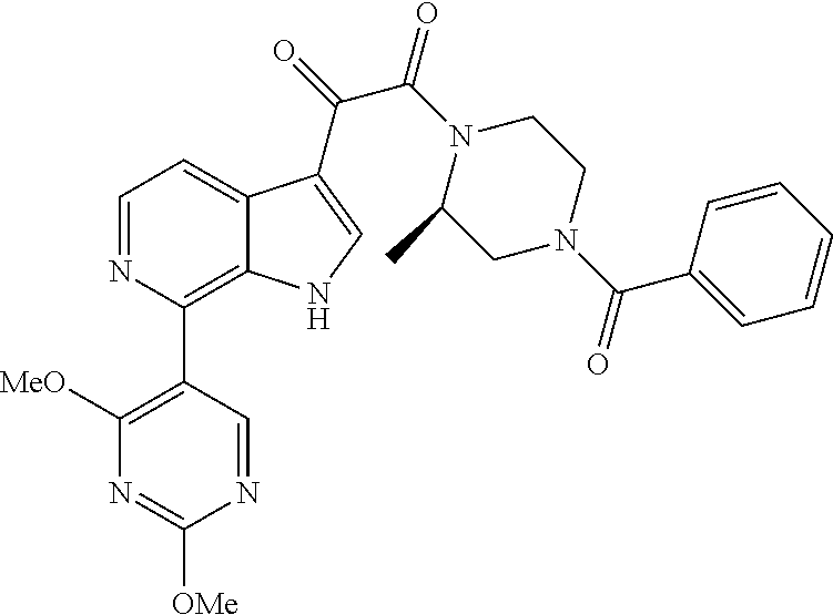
C1(C2=C3C(=CC=N2)C(C(=O)C(N2C(C)CN(C(C4=CC=CC=C4)=O)CC2)=O)=CN3)=C([MeO])N=C([OMe])N=C1
